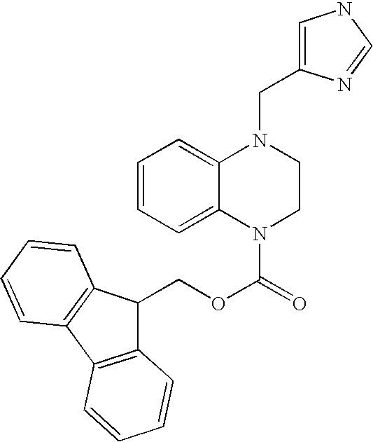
C1=CC=C2C(=C1)N(CC1=CNC=N1)CCN2C(=O)OCC1C2=C(C3=C1C=CC=C3)C=CC=C2
